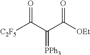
[C2F5]C(=O)C(C([OEt])=O)=[PPh3]
